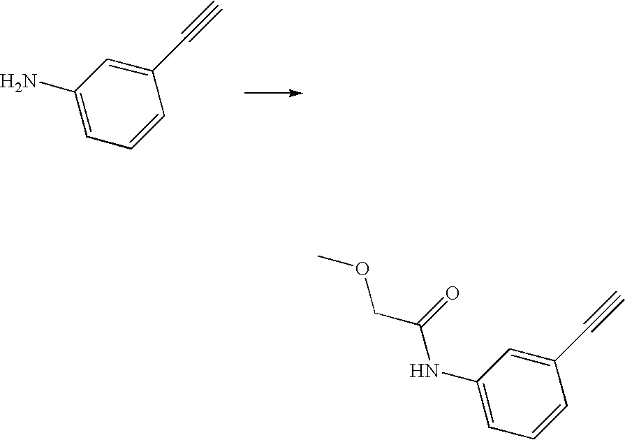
C1(C#C)=CC(N)=CC=C1.C1(C#C)=CC(NC(=O)COC)=CC=C1
